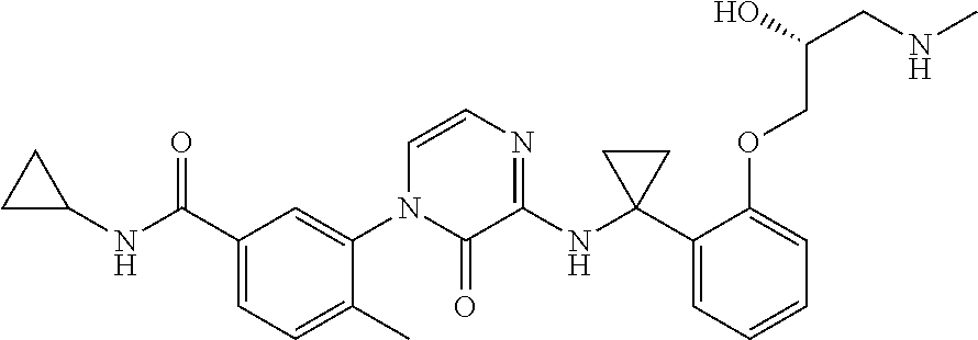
C1(C(NC2CC2)=O)=CC=C(C)C(N2C(=O)C(NC3(C4=CC=CC=C4OCC(CNC)O)CC3)=NC=C2)=C1
